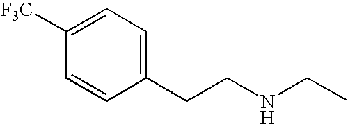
C1=CC(CCNCC)=CC=C1[F3C]
